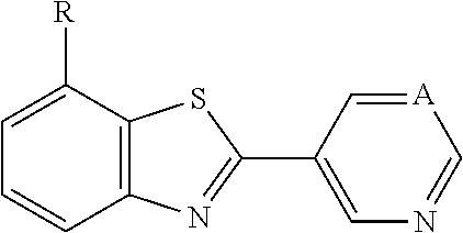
C1=C([R])C2=C(C=C1)N=C(C1=CN=C[A]=C1)S2
